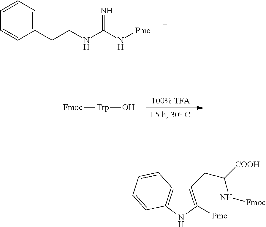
C1(CCNC(N[Pmc])=N)=CC=CC=C1.[Fmoc][Trp]O.C1(CC([COOH])N[Fmoc])=C([Pmc])NC2=C1C=CC=C2
